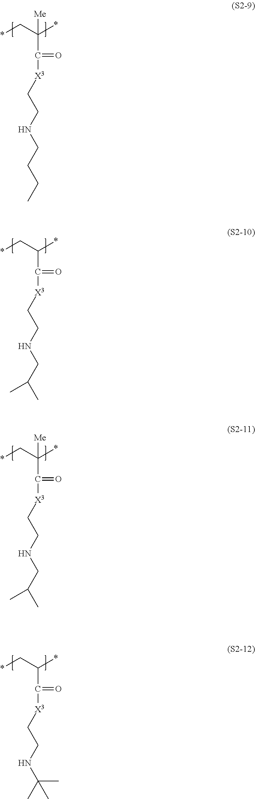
*CC(*)([Me])C(=O)[X3]CCNCCCC.*CC(*)C(=O)[X3]CCNCC(C)C.*CC(*)(C(=O)[X3]CCNCC(C)C)[Me].*CC(*)C(=O)[X3]CCNC(C)(C)C
